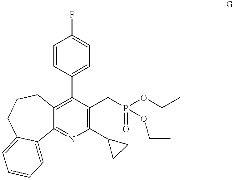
C1(C2=CC=C(F)C=C2)=C2C(=NC(C3CC3)=C1CP(OCC)(=O)OCC)C1=CC=CC=C1CCC2
